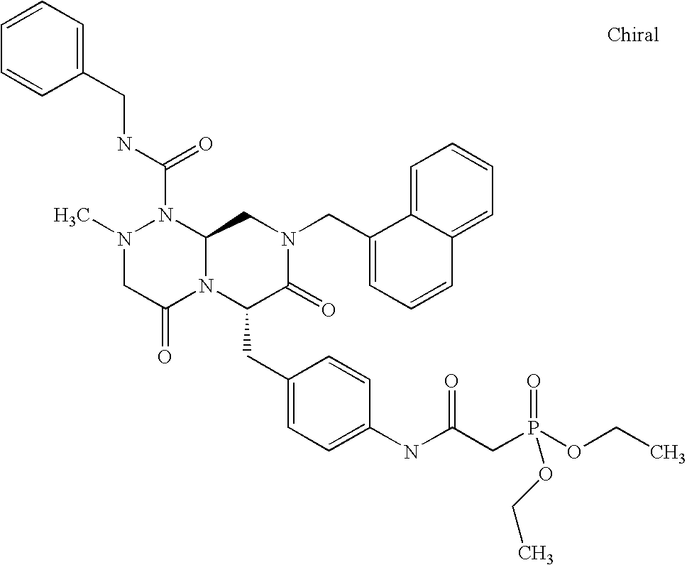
N(C(N1N(C)CC(=O)N2C1CN(CC1=CC=CC3=CC=CC=C13)C(=O)C2CC1=CC=C(NC(=O)CP(OCC)(=O)OCC)C=C1)=O)CC1=CC=CC=C1
